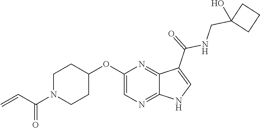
C1N(C(C=C)=O)CCC(OC2=CN=C3C(=N2)C(C(=O)NCC2(O)CCC2)=CN3)C1
